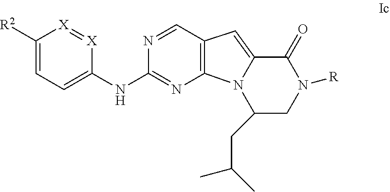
C1([R2])=CC=C(NC2=NC3=C(C=N2)C=C2C(=O)N([R])CC(CC(C)C)N32)[X]=[X]1
